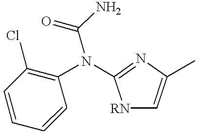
C1=CC(Cl)=C(N(C(=O)N)C2=NC(C)=C[RN]2)C=C1
